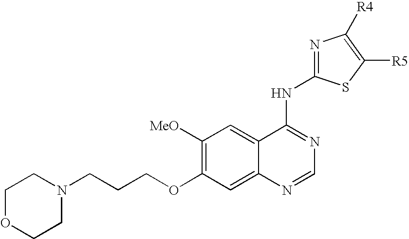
C1([MeO])=C(OCCCN2CCOCC2)C=C2C(=C1)C(NC1=NC([R4])=C([R5])S1)=NC=N2
